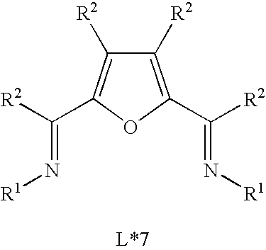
C1([R2])=C(C([R2])=N[R1])OC(C([R2])=N[R1])=C1[R2]
